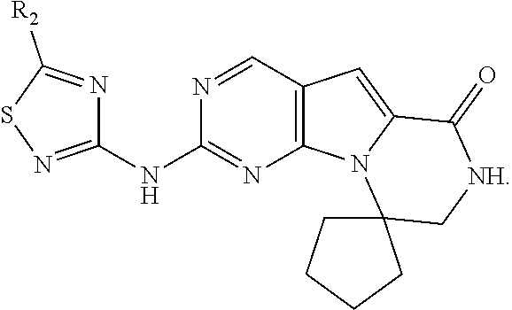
N(C1=NC2=C(C=N1)C=C1N2C2(C[NH]C1=O)CCCC2)C1=NSC([R2])=N1
